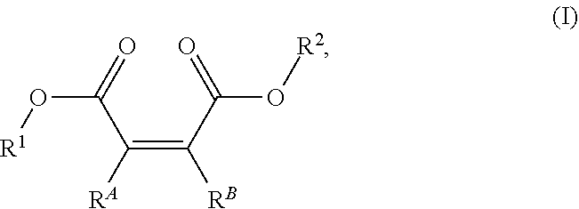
O([R2])C(C(=C([RA])C(O[R1])=O)[RB])=O
